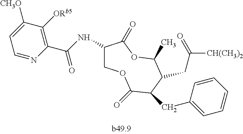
C1=NC(C(NC2COC(=O)C(CC3=CC=CC=C3)C(CC([CH(CH3)2])=O)C(C)OC2=O)=O)=C([ORb5])C([CH3O])=C1
